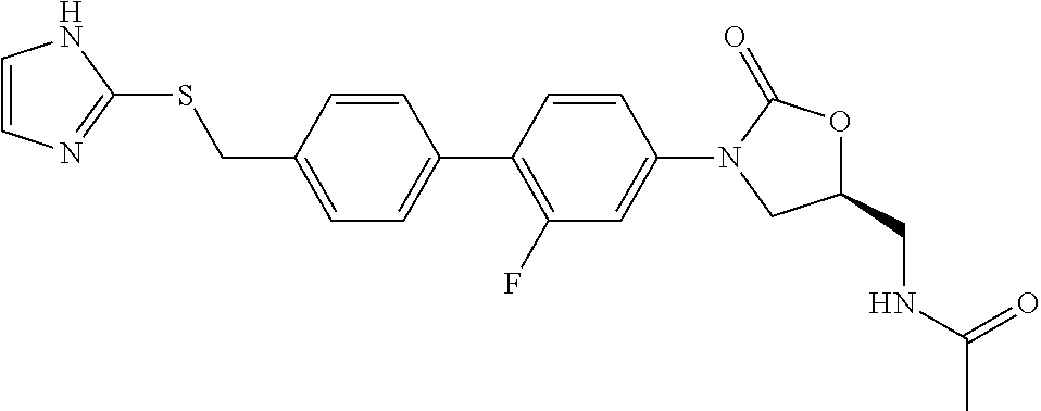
C(C1=CC=C(C2=C(F)C=C(N3CC(CNC(=O)C)OC3=O)C=C2)C=C1)SC1=NC=CN1
